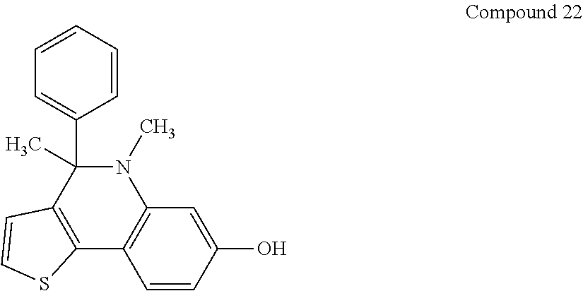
C1=CC(O)=CC2=C1C1=C(C(C3=CC=CC=C3)(C)N2C)C=CS1
